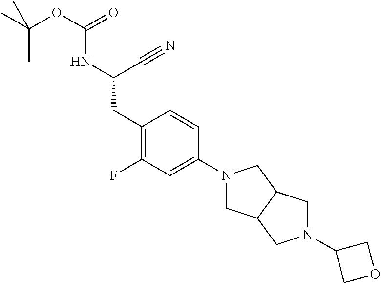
N(C(C#N)CC1=C(F)C=C(N2CC3C(C2)CN(C2COC2)C3)C=C1)C(OC(C)(C)C)=O
